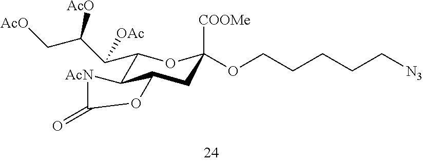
C1(C(C(C[AcO])[AcO])[OAc])C2C(CC([COOMe])(OCCCCC[N3])O1)OC(=O)[AcN]2
